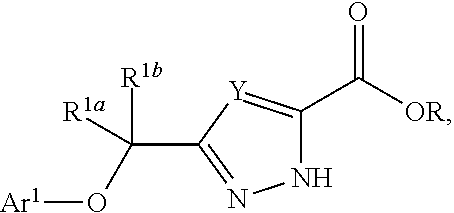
N1C(C([OR])=O)=[Y]C(C(O[Ar1])([R1b])[R1a])=N1
